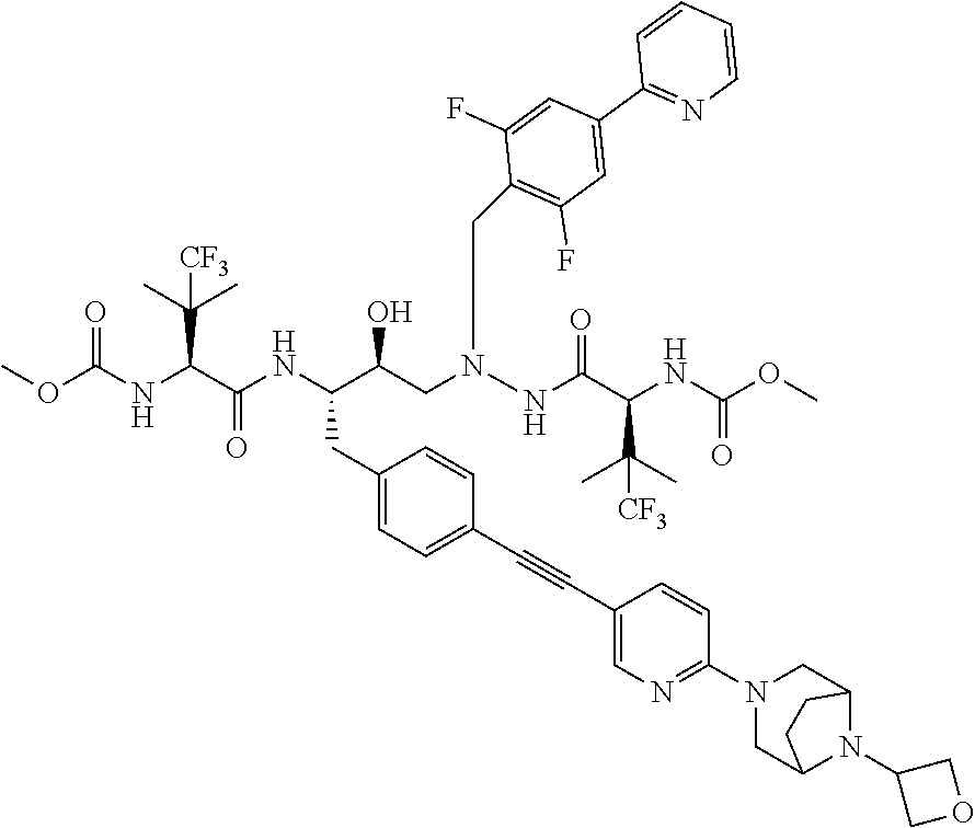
O(C(NC(C(NC(C(CN(NC(C(NC(OC)=O)C(C)(C)[CF3])=O)CC1=C(F)C=C(C2=NC=CC=C2)C=C1F)O)CC1=CC=C(C#CC2=CN=C(N3CC4N(C5COC5)C(C3)CC4)C=C2)C=C1)=O)C(C)(C)[CF3])=O)C
